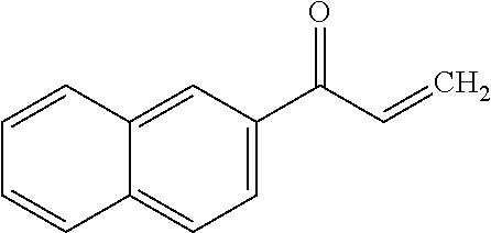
C1=C(C(C=C)=O)C=C2C(=C1)C=CC=C2
